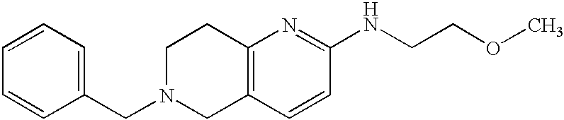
C1(CN2CC3=C(CC2)N=C(NCCOC)C=C3)=CC=CC=C1
